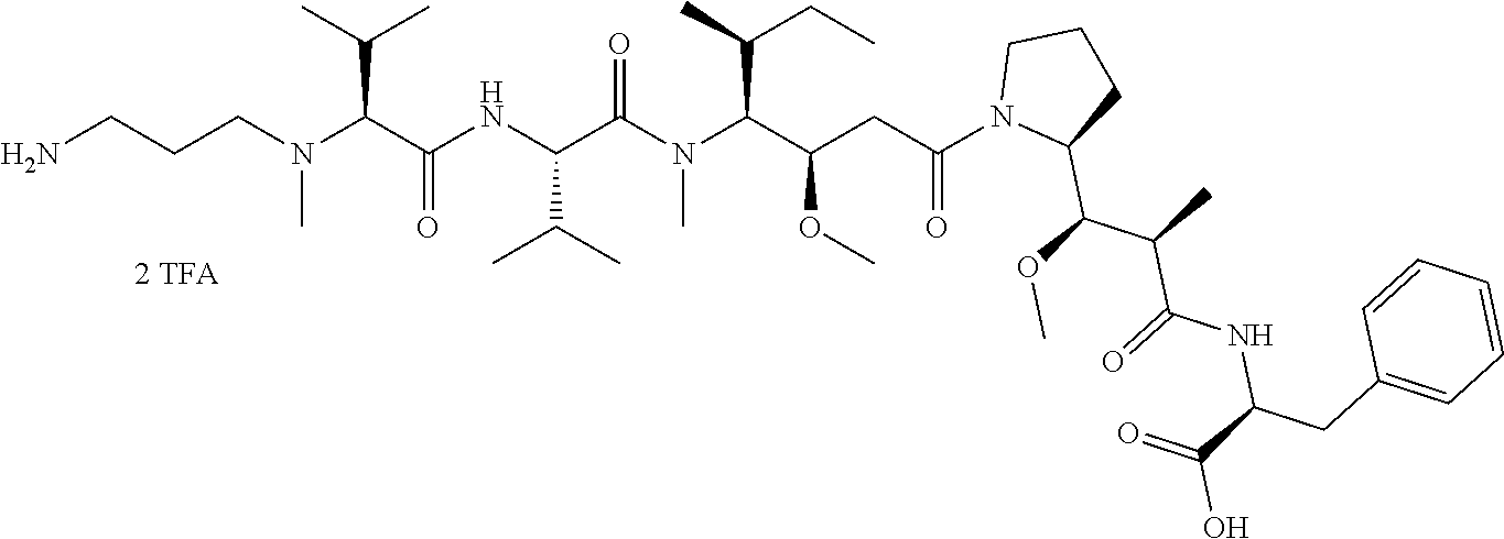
NCCCN(C(C(NC(C(N(C(C(CC(=O)N1C(C(OC)C(C)C(=O)NC(C(=O)O)CC2=CC=CC=C2)CCC1)OC)C(C)CC)C)=O)C(C)C)=O)C(C)C)C
